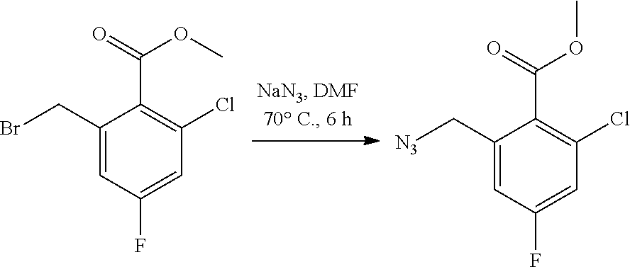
C1(CBr)=CC(F)=CC(Cl)=C1C(=O)OC.C1(C[N3])=CC(F)=CC(Cl)=C1C(=O)OC
